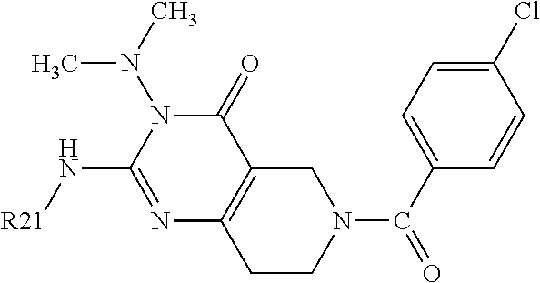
N1=C(N[R21])N(N(C)C)C(=O)C2=C1CCN(C(C1=CC=C(Cl)C=C1)=O)C2
